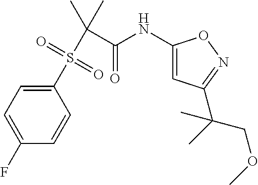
C1=C(S(C(C(NC2=CC(C(COC)(C)C)=NO2)=O)(C)C)(=O)=O)C=CC(F)=C1
